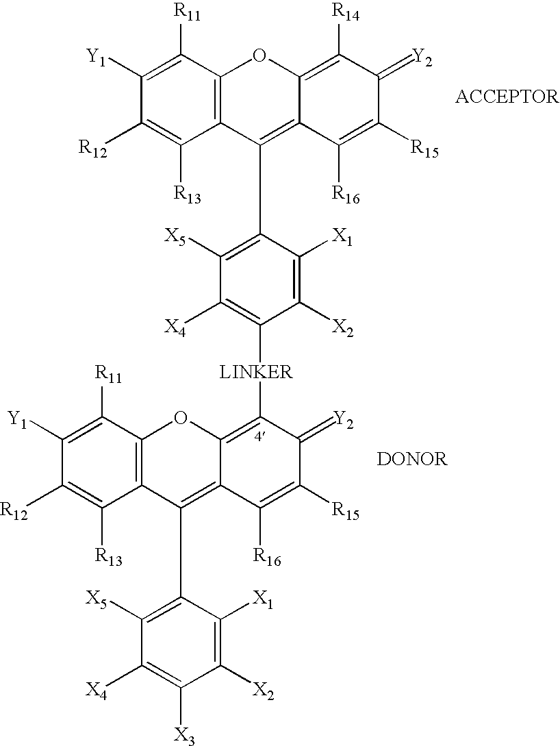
C12=C(C([R11])=C([Y1])C([R12])=C1[R13])OC1=C([R14])C(=[Y2])C([R15])=C([R16])C1=C2C1=C([X5])C([X4])=C([LINKER]C2=C3C(=C(C4=C([X5])C([X4])=C([X3])C([X2])=C4[X1])C4=C(C([R11])=C([Y1])C([R12])=C4[R13])O3)C([R16])=C([R15])C2=[Y2])C([X2])=C1[X1]
